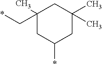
C1(C)(C*)CC(*)CC(C)(C)C1
